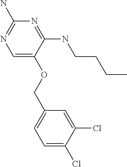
C(OC1=CN=C(N)N=C1NCCCC)C1=CC=C(Cl)C(Cl)=C1
